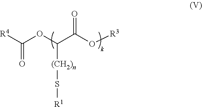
C(OC(C(O[R3])=O)[(CH2)n]S[R1])([R4])=O
